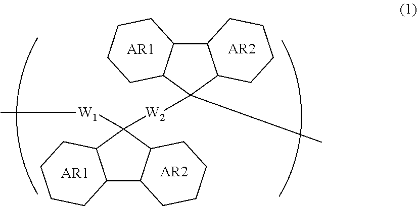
[AR1].[AR2].C1CC2C(CC1)C1C(C2(C)[W2]C2([W1]C)C3C(C4C2CCCC4)CCCC3)CCCC1.[AR1].[AR2]
